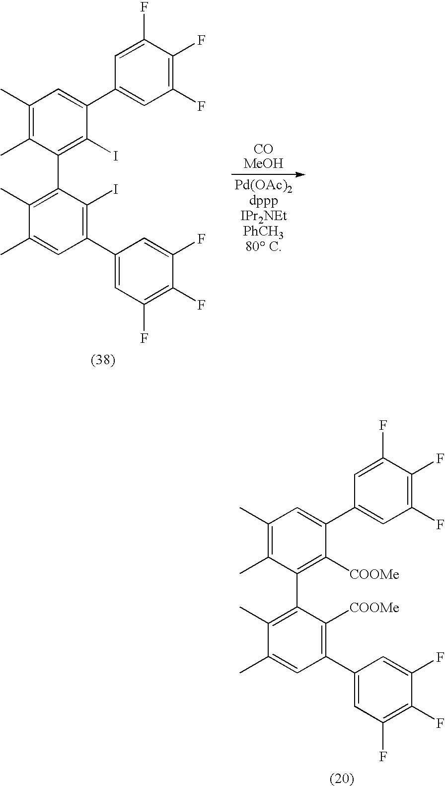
C1(C)=C(C)C(C2=C(C)C(C)=CC(C3=CC(F)=C(F)C(F)=C3)=C2I)=C(I)C(C2=CC(F)=C(F)C(F)=C2)=C1.C1(C)=C(C)C(C2=C(C)C(C)=CC(C3=CC(F)=C(F)C(F)=C3)=C2[COOMe])=C([COOMe])C(C2=CC(F)=C(F)C(F)=C2)=C1
